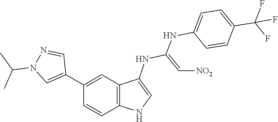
C1=CC(NC(=C[NO2])NC2=CNC3=C2C=C(C2=CN(C(C)C)N=C2)C=C3)=CC=C1C(F)(F)F
